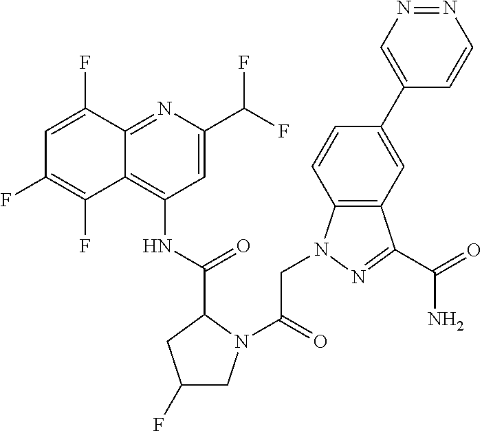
C12=C(NC(C3CC(F)CN3C(CN3C4=C(C(C(=O)N)=N3)C=C(C3=CN=NC=C3)C=C4)=O)=O)C=C(C(F)F)N=C1C(F)=CC(F)=C2F
